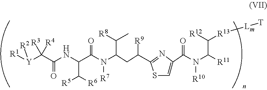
[R1][Y](C(C(NC(C(N(C(CC([R9])C1=NC(C(N(C([R11])C([R12])[R13][Lm][T])[R10])=O)=CS1)C([R8])C)[R7])=O)C([R6])[R5])=O)([R3])[R4])[R2]
